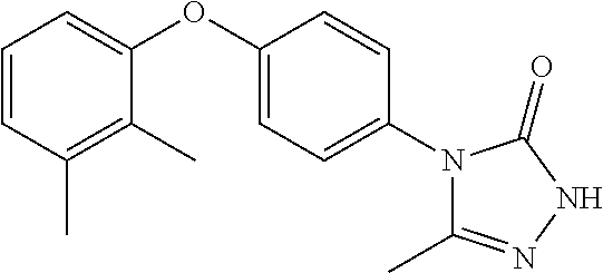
C1=CC(C)=C(C)C(OC2=CC=C(N3C(C)=NNC3=O)C=C2)=C1
